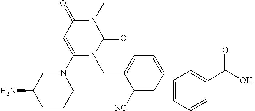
N1(C2=CC(=O)N(C)C(=O)N2CC2=CC=CC=C2[NC])CC(N)CCC1.C1=CC=CC(C([OH])=O)=C1
